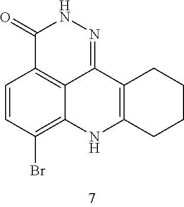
C1(=O)C2=C3C(=NN1)C1=C(NC3=C(Br)C=C2)CCCC1
